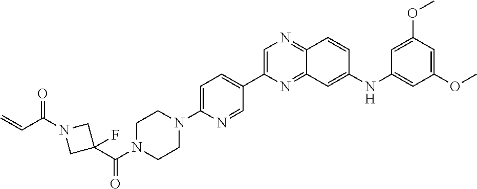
C1=C(C2=CC=C(N3CCN(C(C4(F)CN(C(C=C)=O)C4)=O)CC3)N=C2)N=C2C(=N1)C=CC(NC1=CC(OC)=CC(OC)=C1)=C2
